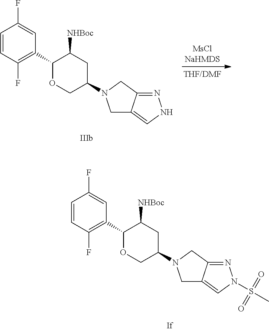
C1=CC(F)=C(C2OCC(N3CC4=CNN=C4C3)CC2[NHBoc])C=C1F.C1=CC(F)=C(C2OCC(N3CC4=CN(S(=O)(=O)C)N=C4C3)CC2[NHBoc])C=C1F
